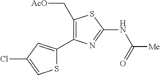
C1(C[AcO])=C(C2=CC(Cl)=CS2)N=C(NC([Me])=O)S1
